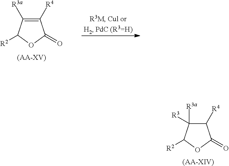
C1([R4])=C([R3a])C([R2])OC1=O.[(AA-XV)].C1([R4])C([R3a])([R3])C([R2])OC1=O.[(AA-XIV)]
